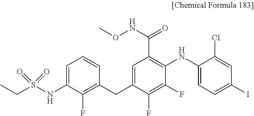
C1=C(NS(CC)(=O)=O)C(F)=C(CC2=CC(C(NOC)=O)=C(NC3=CC=C(I)C=C3Cl)C(F)=C2F)C=C1
